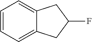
C1=CC=C2C(=C1)CC(F)C2
